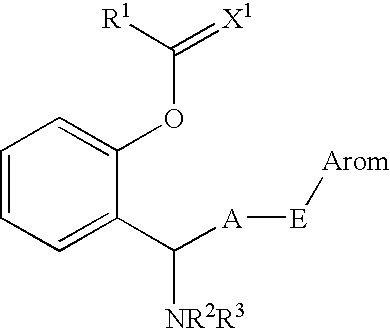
C1=CC=C(C([A][E][Arom])[NR2R3])C(OC([R1])=[X1])=C1
